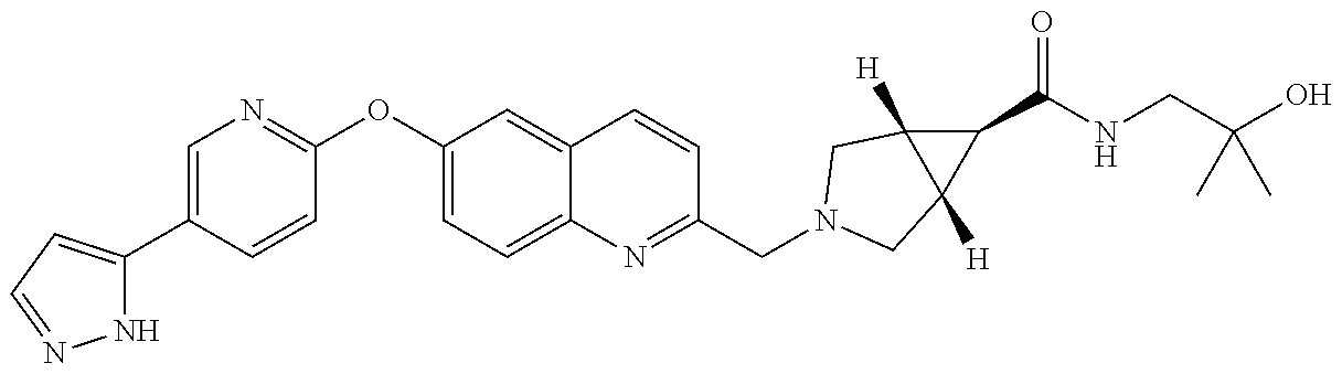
N1C(C2=CN=C(OC3=CC=C4C(=C3)C=CC(CN3CC5([H])C(C(NCC(O)(C)C)=O)C5([H])C3)=N4)C=C2)=CC=N1
